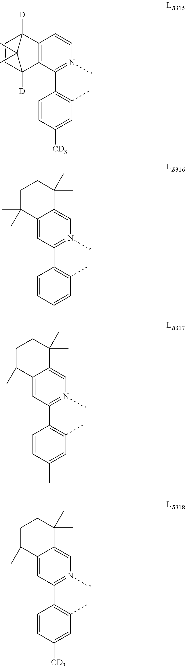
C1(C2=C(C)C=C([CD3])C=C2)=N(C)C=CC2=C1C1([D])CCC2([D])C1(C)C.C1(C2=C(C)C=CC=C2)=N(C)C=C2C(=C1)C(C)(C)CCC2(C)C.C1(C2=C(C)C=C(C)C=C2)=N(C)C=C2C(=C1)C(C)CCC2(C)C.C1(C2=C(C)C=C([CD3])C=C2)=N(C)C=C2C(=C1)C(C)(C)CCC2(C)C
